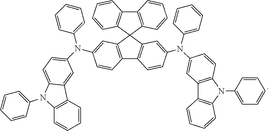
N(C1=CC=CC=C1)(C1=CC2=C(N(C3=CC=CC=C3)C3=C2C=CC=C3)C=C1)C1=CC2=C(C3=C(C24C2=C(C5=C4C=CC=C5)C=CC=C2)C=C(N(C2=CC=C4C(=C2)C2=C(C=CC=C2)N4C2=CC=CC=C2)C2=CC=CC=C2)C=C3)C=C1
